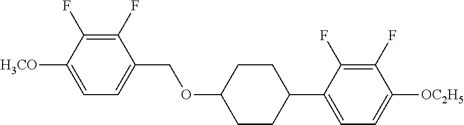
C1(F)=C(F)C([H3CO])=CC=C1COC1CCC(C2=CC=C([OC2H5])C(F)=C2F)CC1
